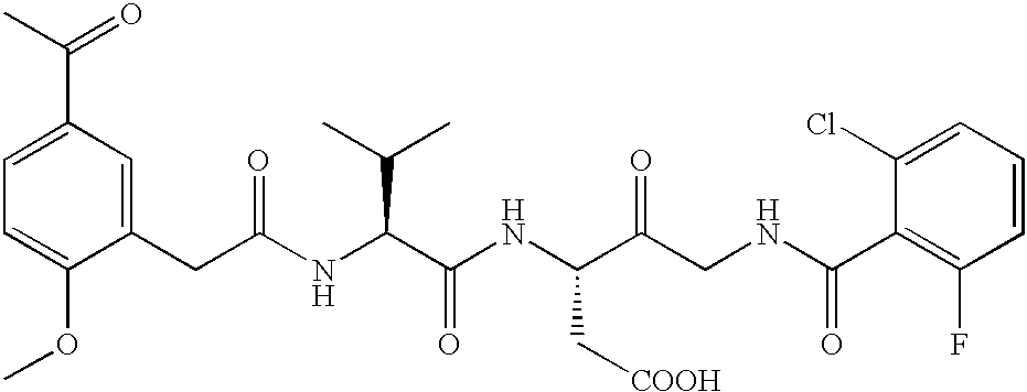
C1=C(OC)C(CC(NC(C(NC(C(CNC(C2=C(F)C=CC=C2Cl)=O)=O)C[COOH])=O)C(C)C)=O)=CC(C(C)=O)=C1
